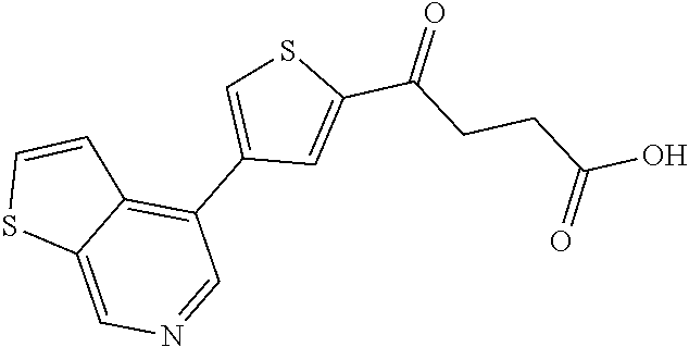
C1=CC2=C(C3=CSC(C(=O)CCC(=O)O)=C3)C=NC=C2S1
